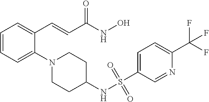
C1=CC=C(N2CCC(NS(=O)(=O)C3=CC=C(C(F)(F)F)N=C3)CC2)C(C=CC(NO)=O)=C1
